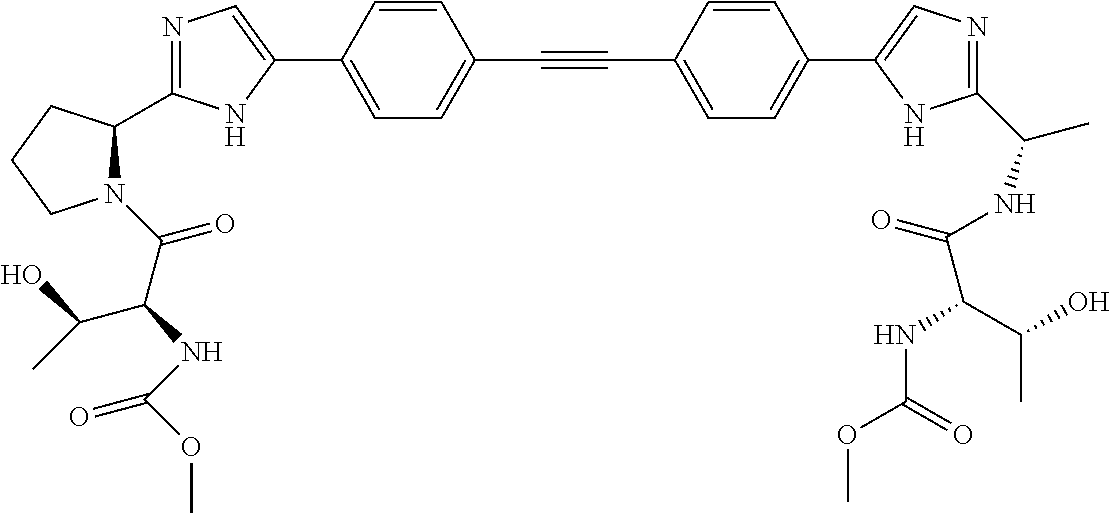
N1=C(C2N(C(C(NC(=O)OC)C(O)C)=O)CCC2)NC(C2=CC=C(C#CC3=CC=C(C4=CN=C(C(C)NC(=O)C(C(C)O)NC(=O)OC)N4)C=C3)C=C2)=C1
